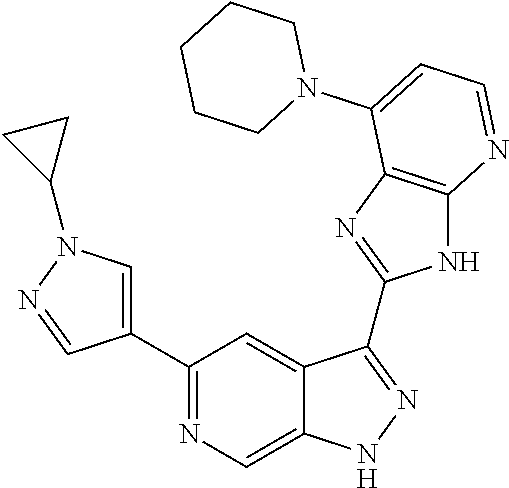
C1(C2=NC=C3C(=C2)C(C2=NC4=C(N2)N=CC=C4N2CCCCC2)=NN3)=CN(C2CC2)N=C1
